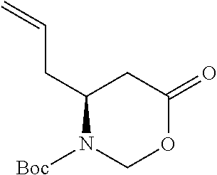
O=C1CC(CC=C)N([Boc])CO1
